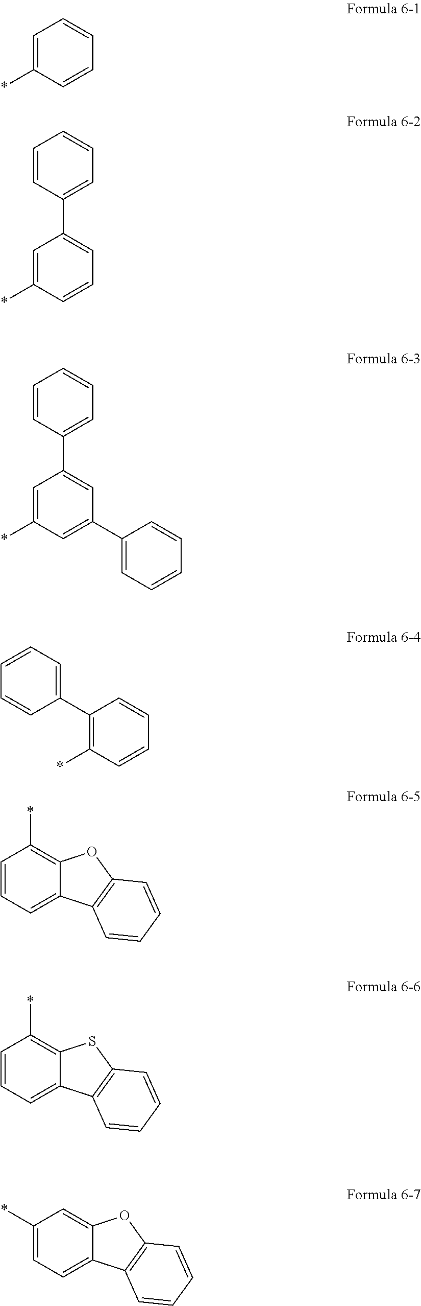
C1=C(*)C=CC=C1.C1=C(*)C=CC=C1C1=CC=CC=C1.C1=C(*)C=C(C2=CC=CC=C2)C=C1C1=CC=CC=C1.C1(C2=CC=CC=C2)=C(*)C=CC=C1.C1=CC=C2C(=C1*)OC1=C2C=CC=C1.C1=CC=C2C(=C1*)SC1=C2C=CC=C1.C1(*)=CC=C2C(=C1)OC1=C2C=CC=C1
